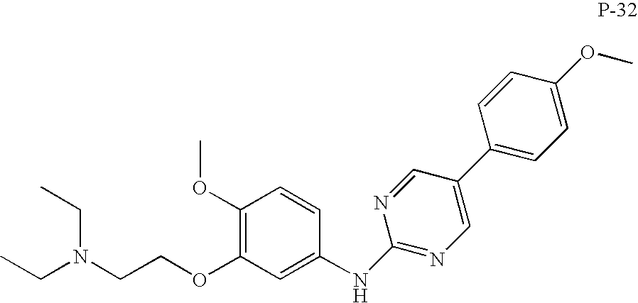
C1(OC)=C(OCCN(CC)CC)C=C(NC2=NC=C(C3=CC=C(OC)C=C3)C=N2)C=C1
